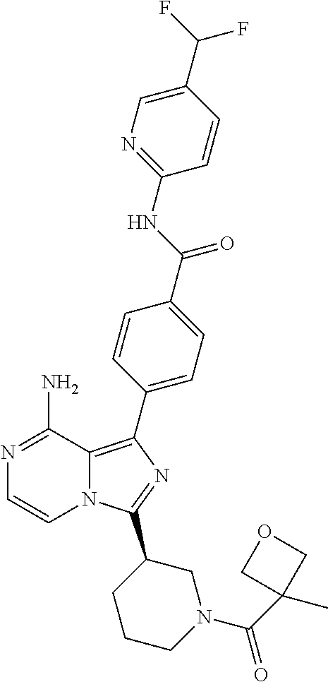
N12C(=C(C3=CC=C(C(=O)NC4=NC=C(C(F)F)C=C4)C=C3)N=C1C1CCCN(C(C3(C)COC3)=O)C1)C(N)=NC=C2
